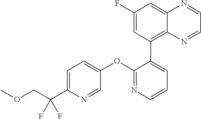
C1=C(C(COC)(F)F)N=CC(OC2=NC=CC=C2C2=C3C(=CC(F)=C2)N=CC=N3)=C1
